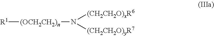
[R1][(OCH2CH2)n]N([(CH2CH2O)xR6])[(CH2CH2O)yR7]
